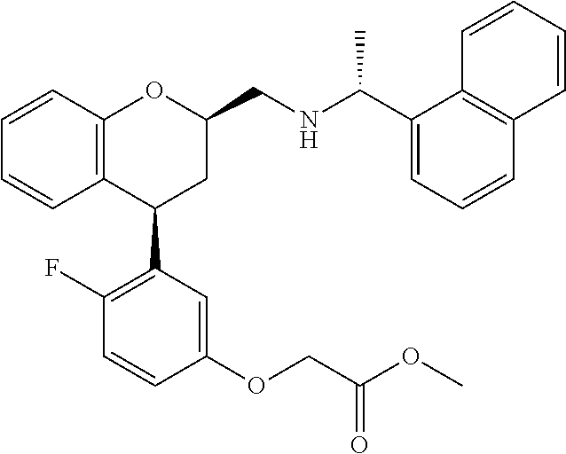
C12=C(C(C3=C(F)C=CC(OCC(OC)=O)=C3)CC(CNC(C)C3=CC=CC4=C3C=CC=C4)O1)C=CC=C2
